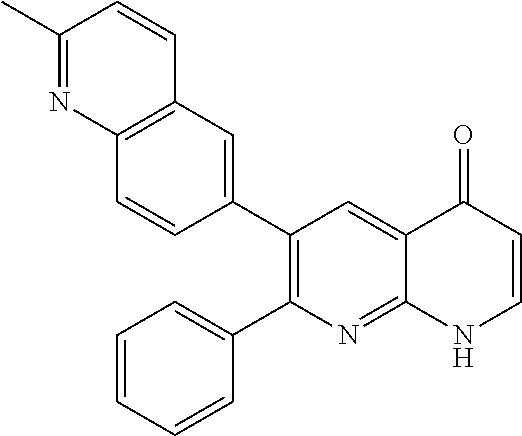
C12=C(C=C(C3=C(C4=CC=CC=C4)N=C4C(=C3)C(=O)C=CN4)C=C1)C=CC(C)=N2
